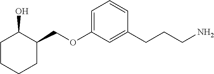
C1=C(OCC2C(O)CCCC2)C=C(CCCN)C=C1
